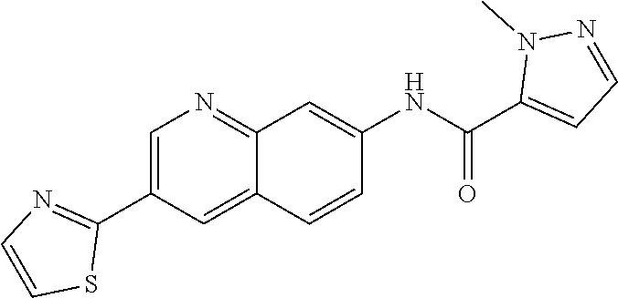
C(C1=CC=NN1C)(=O)NC1=CC2=NC=C(C3=NC=CS3)C=C2C=C1
